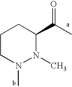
C1CN(C)N(C)C(C(=O)C)C1
